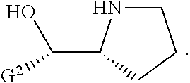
C(O)([G2])C1NCCC1
